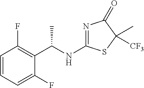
C1=CC=C(F)C(C(NC2=NC(=O)C(C)([CF3])S2)C)=C1F
